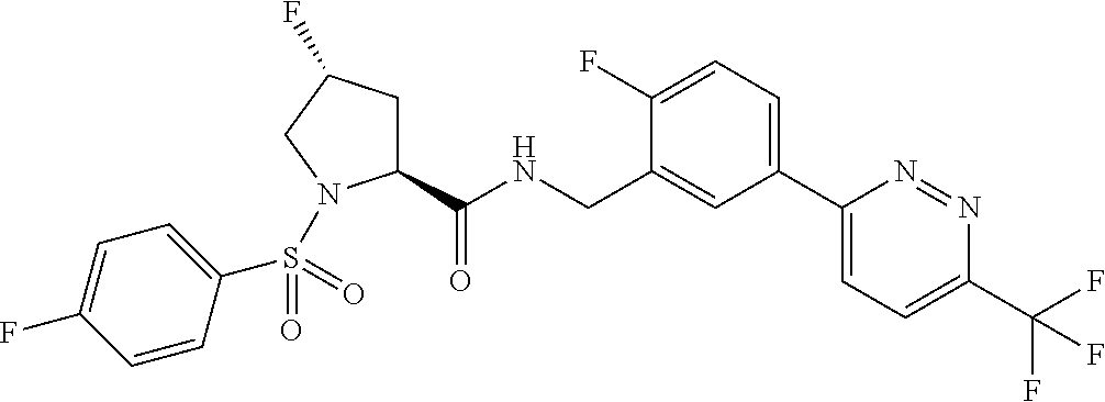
C1(C(NCC2=CC(C3=CC=C(C(F)(F)F)N=N3)=CC=C2F)=O)CC(F)CN1S(C1=CC=C(F)C=C1)(=O)=O
